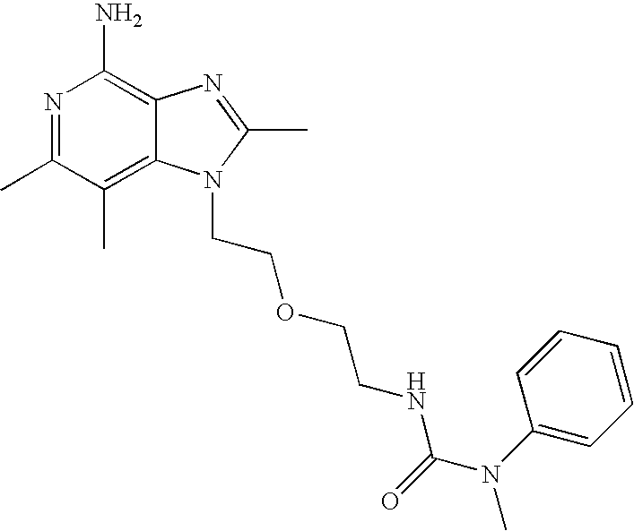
C12=C(C)C(C)=NC(N)=C1N=C(C)N2CCOCCNC(N(C)C1=CC=CC=C1)=O
